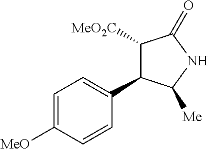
C1=C([MeO])C=CC(C2C([MeO2C])C(=O)NC2[Me])=C1
